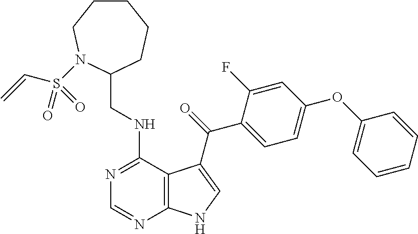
C1=CC=CC(OC2=CC=C(C(=O)C3=CNC4=C3C(NCC3CCCCCN3S(C=C)(=O)=O)=NC=N4)C(F)=C2)=C1
